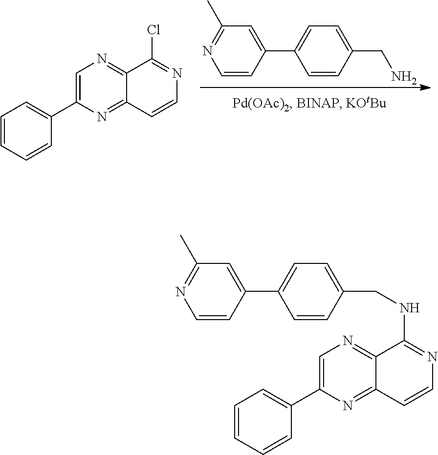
C1=C(C2=CC=CC=C2)N=C2C(=N1)C(Cl)=NC=C2.C1=CC(C2=CC=C(CN)C=C2)=CC(C)=N1.C1=CC(C2=CC=C(CNC3=NC=CC4=NC(C5=CC=CC=C5)=CN=C34)C=C2)=CC(C)=N1
